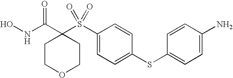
N(C(=O)C1(S(C2=CC=C(SC3=CC=C(N)C=C3)C=C2)(=O)=O)CCOCC1)O
